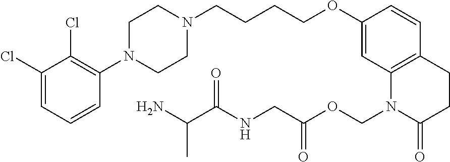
C1=C(Cl)C(Cl)=C(N2CCN(CCCCOC3=CC4=C(C=C3)CCC(=O)N4COC(CNC(C(N)C)=O)=O)CC2)C=C1
